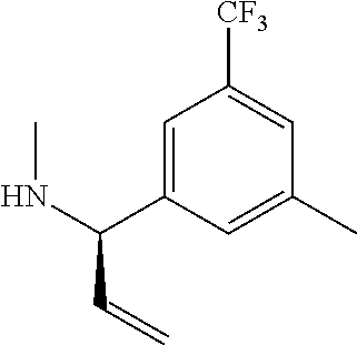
C1=C(C(NC)C=C)C=C(C)C=C1[CF3]
